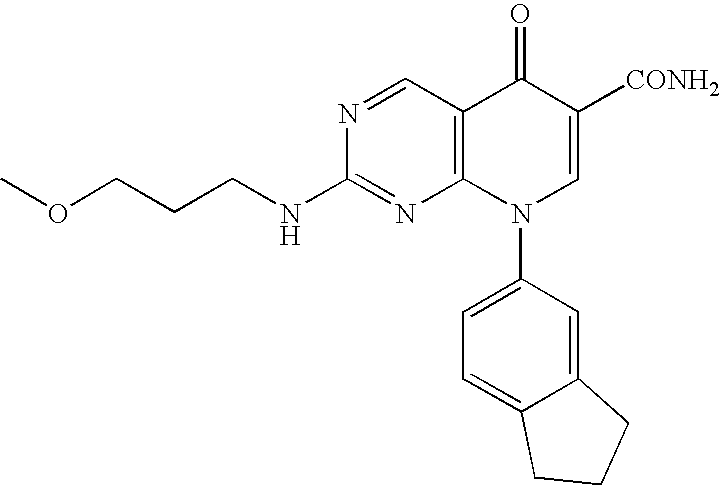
N1=CC2=C(N=C1NCCCOC)N(C1=CC=C3C(=C1)CCC3)C=C([CONH2])C2=O
